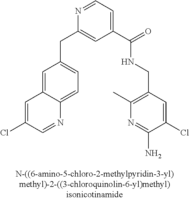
C1=C2C(=CC=C1CC1=CC(C(NCC3=C(C)N=C(N)C(Cl)=C3)=O)=CC=N1)N=CC(Cl)=C2
